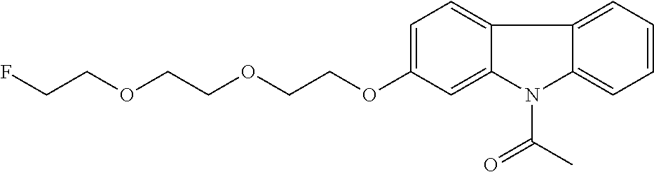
C(OCCOCCOC1=CC=C2C(=C1)N(C(=O)C)C1=CC=CC=C21)CF
